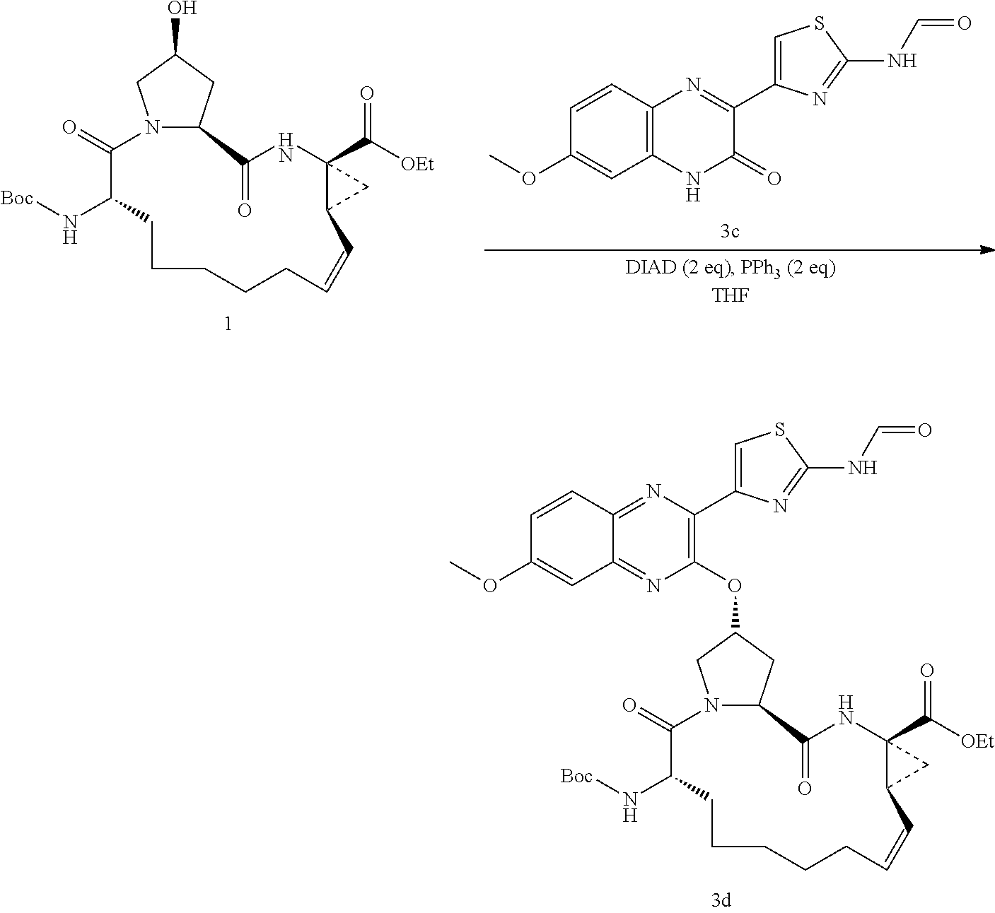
C12CC(OC3=C(C4=CSC(NC=O)=N4)N=C4C(=N3)C=C(OC)C=C4)CN1C(=O)C(N[Boc])CCCCCC=CC1C(C(=O)[OEt])(NC2=O)C1.C12CC(O)CN1C(=O)C(N[Boc])CCCCCC=CC1C(C(=O)[OEt])(NC2=O)C1.C12=C(N=C(C3=CSC(NC=O)=N3)C(=O)N1)C=CC(OC)=C2
